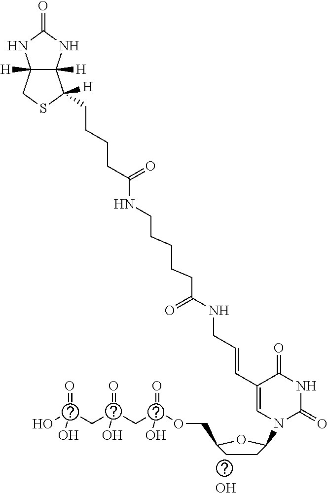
O.N1(C2CCC(COP(CP(CP(O)(=O)O)(=O)O)(=O)O)O2)C(=O)NC(=O)C(C=CCNC(CCCCCNC(CCCCC2([H])C3([H])C([H])(NC(=O)N3)CS2)=O)=O)=C1
